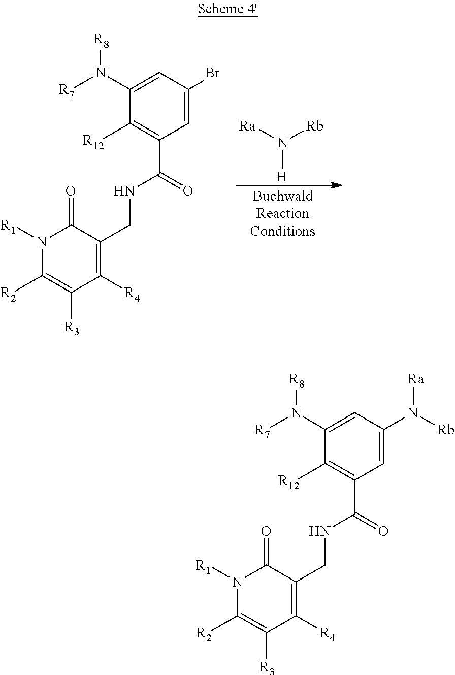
C1(N([R8])[R7])=CC(N([Rb])[Ra])=CC(C(=O)NCC2=C([R4])C([R3])=C([R2])N([R1])C2=O)=C1[R12].C1(N([R8])[R7])=CC(Br)=CC(C(=O)NCC2=C([R4])C([R3])=C([R2])N([R1])C2=O)=C1[R12].N([H])([Ra])[Rb]
